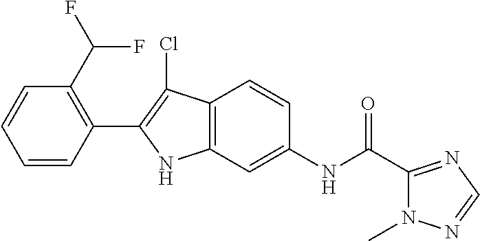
C1=CC=CC(C(F)F)=C1C1=C(Cl)C2=C(N1)C=C(NC(C1=NC=NN1C)=O)C=C2
